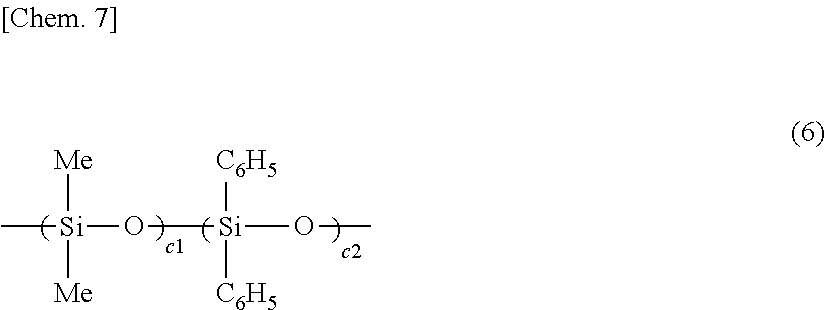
C[Si](O[Si](OC)([C6H5])[C6H5])([Me])[Me]
